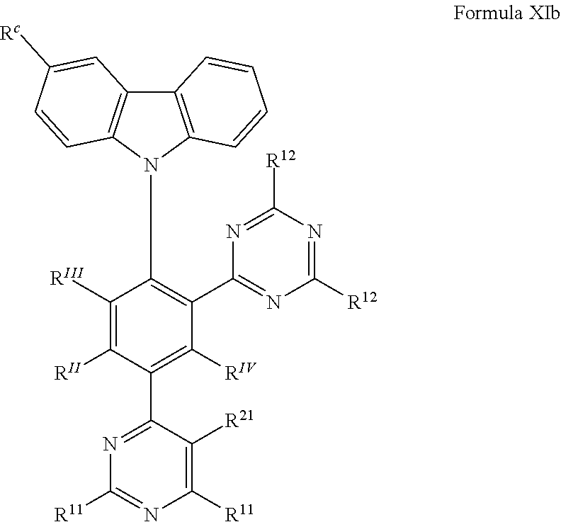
C12=C(N(C3=C(C4=NC([R12])=NC([R12])=N4)C([RIV])=C(C4=NC([R11])=NC([R11])=C4[R21])C([RII])=C3[RIII])C3=C1C=CC=C3)C=CC([Rc])=C2
